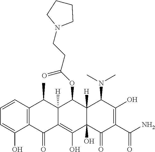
C1=CC2=C(C(O)=C1)C(=O)C1=C(O)C3(O)C([H])(C(OC(CCN4CCCC4)=O)C1([H])C2C)C(N(C)C)C(O)=C(C(N)=O)C3=O
